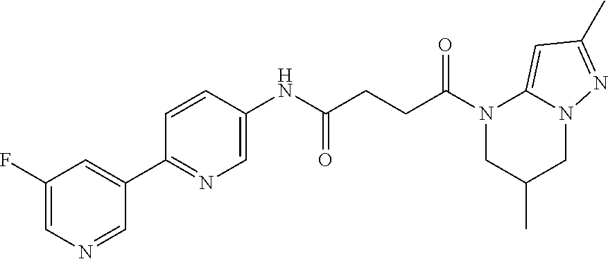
C1(F)=CN=CC(C2=NC=C(NC(CCC(N3CC(C)CN4C3=CC(C)=N4)=O)=O)C=C2)=C1
